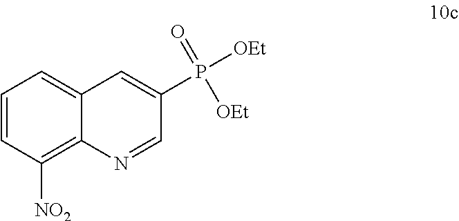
C1=CC([NO2])=C2C(=C1)C=C(P([OEt])(=O)[OEt])C=N2
